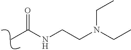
C(C)(NCCN(CC)CC)=O
